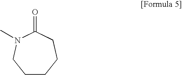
C1CCCC(=O)N(C)C1
